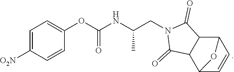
C1=C([O2N])C=CC(OC(NC(CN2C(=O)C3C(C2=O)C2C=CC3O2)C)=O)=C1
